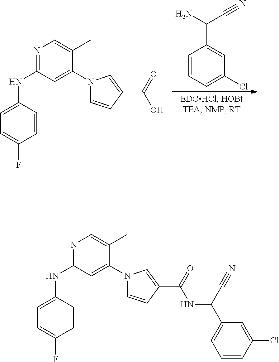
N1=C(NC2=CC=C(F)C=C2)C=C(N2C=CC(C(=O)O)=C2)C(C)=C1.C1=CC=C(Cl)C=C1C(N)C#N.N1=C(NC2=CC=C(F)C=C2)C=C(N2C=CC(C(=O)NC(C3=CC=CC(Cl)=C3)C#N)=C2)C(C)=C1
